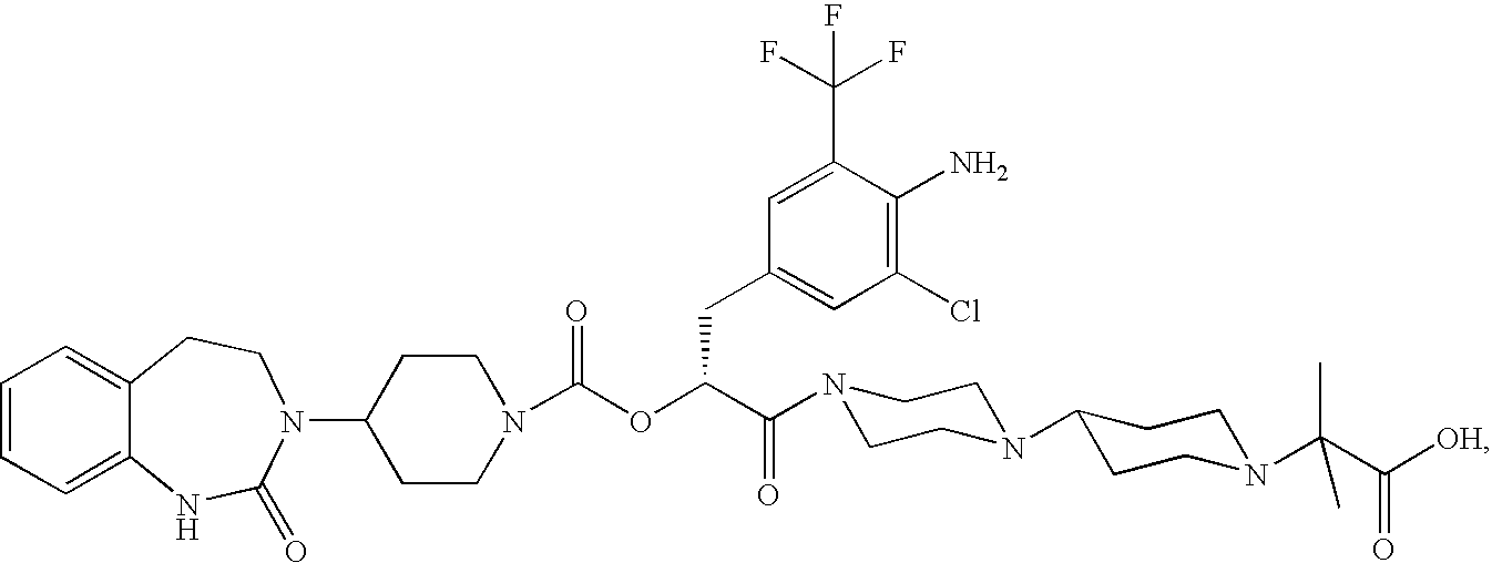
C1=CC=C2C(=C1)CCN(C1CCN(C(OC(C(=O)N3CCN(C4CCN(C(C([OH])=O)(C)C)CC4)CC3)CC3=CC(Cl)=C(N)C(C(F)(F)F)=C3)=O)CC1)C(=O)N2
